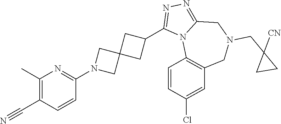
C1(C)=C(C#N)C=CC(N2CC3(C2)CC(C2=NN=C4N2C2=C(CN(CC5([CN])CC5)C4)C=C(Cl)C=C2)C3)=N1
